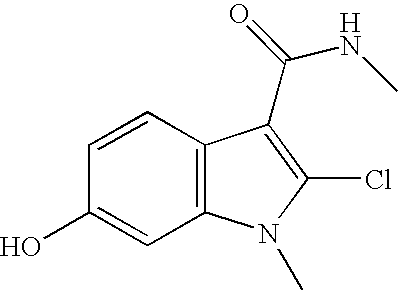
C1=CC2=C(C=C1O)N(C)C(Cl)=C2C(=O)NC
